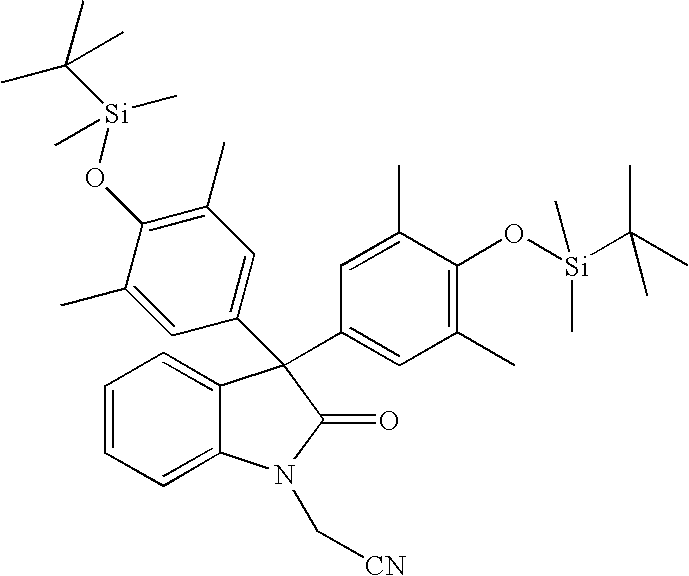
C1=CC=C2C(=C1)C(C1=CC(C)=C(O[Si](C(C)(C)C)(C)C)C(C)=C1)(C1=CC(C)=C(O[Si](C(C)(C)C)(C)C)C(C)=C1)C(=O)N2C[CN]
